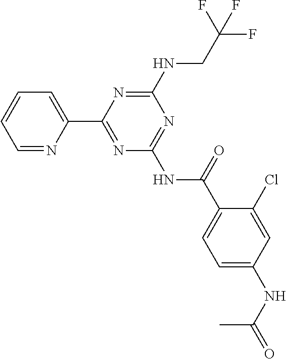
C1=NC(C2=NC(NC(C3=CC=C(NC(=O)C)C=C3Cl)=O)=NC(NCC(F)(F)F)=N2)=CC=C1
